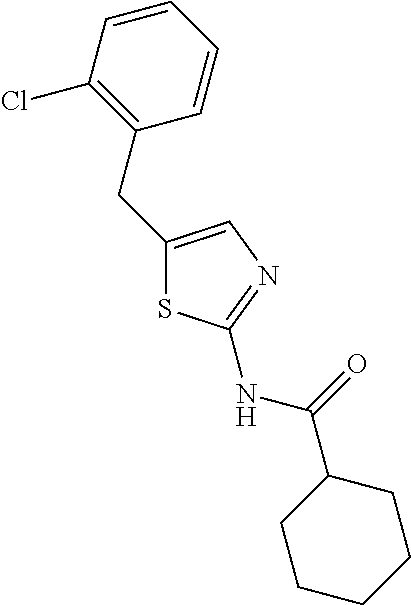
C1=CC=CC(Cl)=C1CC1=CN=C(NC(C2CCCCC2)=O)S1
